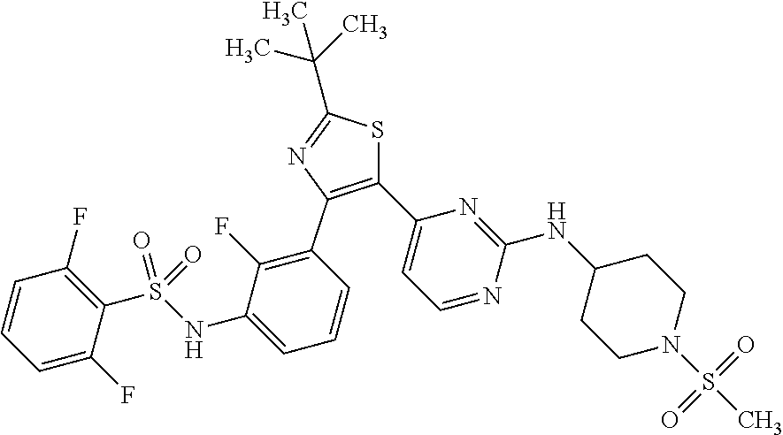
C1=C(F)C(S(NC2=CC=CC(C3=C(C4=CC=NC(NC5CCN(S(C)(=O)=O)CC5)=N4)SC(C(C)(C)C)=N3)=C2F)(=O)=O)=C(F)C=C1
